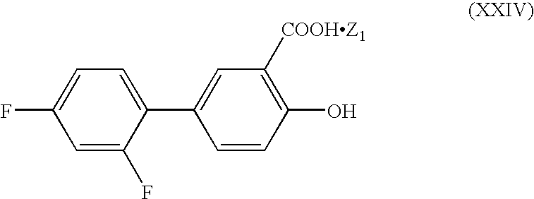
C1=C(F)C=C(F)C(C2=CC([COOHZ1])=C(O)C=C2)=C1
